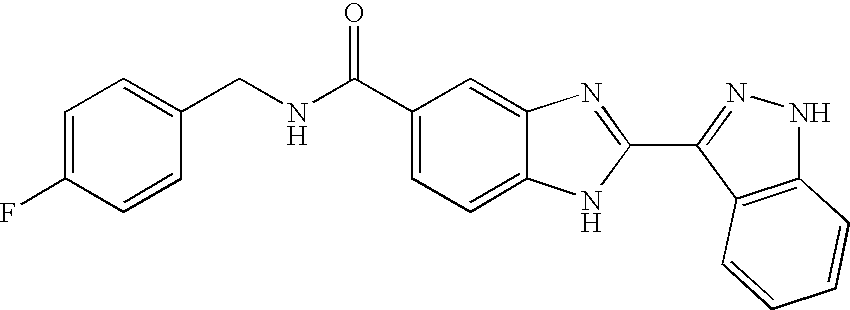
C1(C(NCC2=CC=C(F)C=C2)=O)=CC=C2C(=C1)N=C(C1=NNC3=C1C=CC=C3)N2
